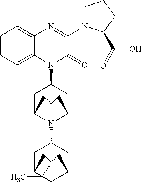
C1=CC=C2C(=C1)N=C(N1CCCC1C(=O)O)C(=O)N2C1CC2N(C3CC4CC5CC(CC54C)C3)C(C1)CCC2
